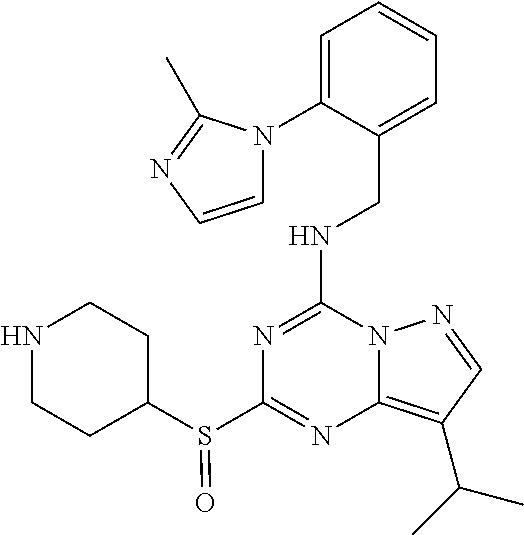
N1=C(NCC2=CC=CC=C2N2C=CN=C2C)N2C(=C(C(C)C)C=N2)N=C1S(C1CCNCC1)=O
